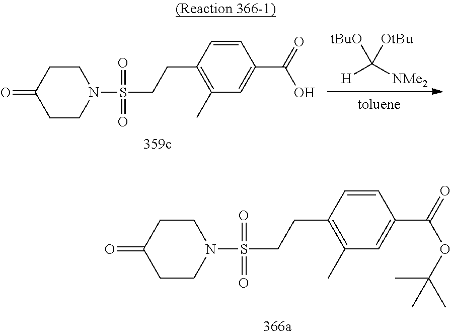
C1CN(S(CCC2=C(C)C=C(C(=O)O)C=C2)(=O)=O)CCC1=O.[H]C([NMe2])([tBuO])[OtBu].C1CN(S(CCC2=C(C)C=C(C(=O)OC(C)(C)C)C=C2)(=O)=O)CCC1=O
